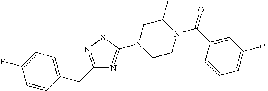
C1=CC(CC2=NSC(N3CCN(C(C4=CC(Cl)=CC=C4)=O)C(C)C3)=N2)=CC=C1F
